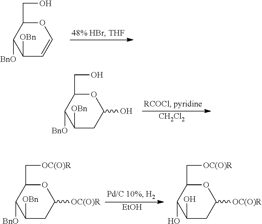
O1C(CO)C([BnO])C([OBn])C=C1.[EtOH].O1C(C[OC(O)R])C([BnO])C([OBn])CC1[OC(O)R].O1C(C[OC(O)R])C(O)C(O)CC1[OC(O)R].O1C(CO)C([BnO])C([OBn])CC1O.[CH2Cl2]
